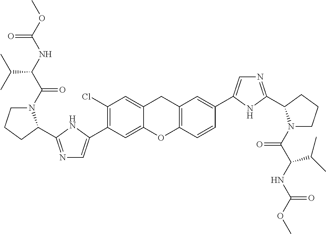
C1(C2=CN=C(C3N(C(=O)C(C(C)C)NC(=O)OC)CCC3)N2)=C(Cl)C=C2CC3=C(C=CC(C4=CN=C(C5N(C(=O)C(NC(=O)OC)C(C)C)CCC5)N4)=C3)OC2=C1
